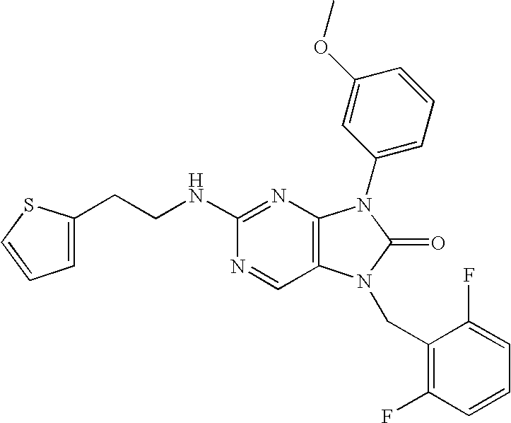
C(NC1=NC2=C(C=N1)N(CC1=C(F)C=CC=C1F)C(=O)N2C1=CC=CC(OC)=C1)CC1=CC=CS1
